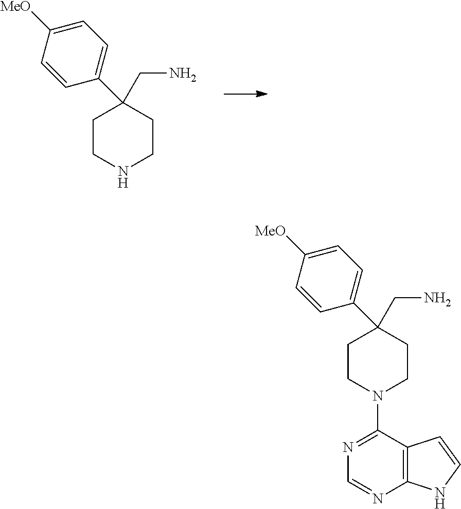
C1CNCCC1(C1=CC=C([MeO])C=C1)CN.C1CN(C2=NC=NC3=C2C=CN3)CCC1(C1=CC=C([MeO])C=C1)CN
